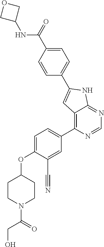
C1=C(OC2CCN(C(=O)CO)CC2)C(C#N)=CC(C2=C3C(=NC=N2)NC(C2=CC=C(C(=O)NC4COC4)C=C2)=C3)=C1
